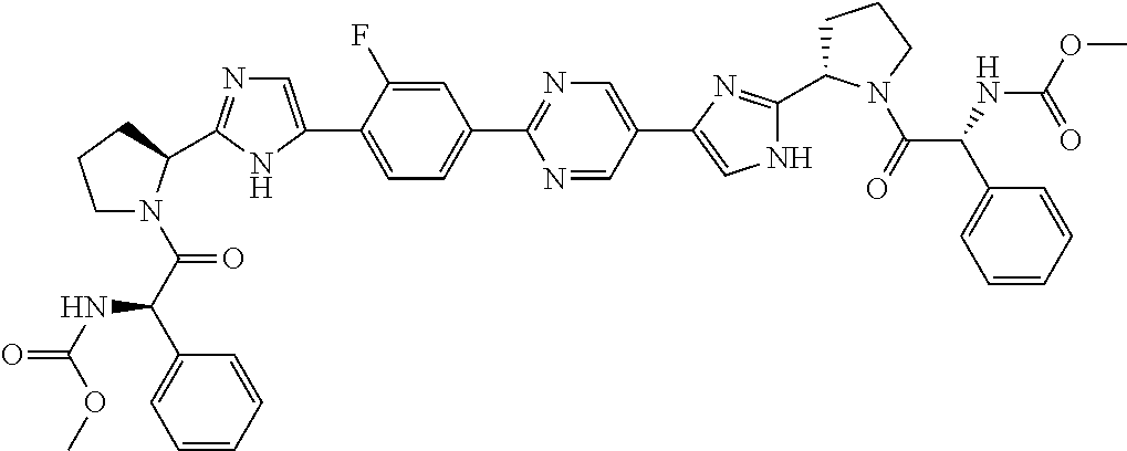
C1=C(F)C(C2=CN=C(C3N(C(C(NC(OC)=O)C4=CC=CC=C4)=O)CCC3)N2)=CC=C1C1=NC=C(C2=CNC(C3CCCN3C(=O)C(C3=CC=CC=C3)NC(OC)=O)=N2)C=N1
